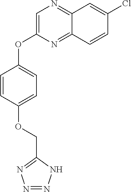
C1=C(OC2=CC=C(OCC3=NN=NN3)C=C2)N=C2C(=N1)C=C(Cl)C=C2
